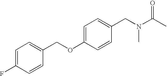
C(C1=CC=C(F)C=C1)OC1=CC=C(CN(C)C(C)=O)C=C1
